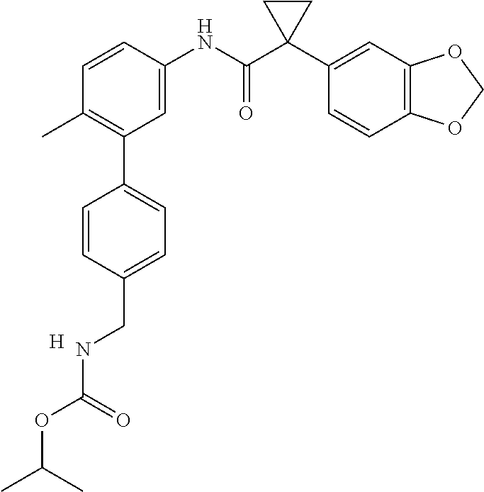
C1=C(NC(C2(C3=CC4=C(C=C3)OCO4)CC2)=O)C=CC(C)=C1C1=CC=C(CNC(OC(C)C)=O)C=C1.[H]
